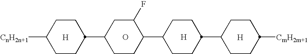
C1CC([CnH2n+1])CCC1C1CC(F)C(C2CCC(C3CCC([CmH2m+1])CC3)CC2)CC1.[H].[H].[H].O
